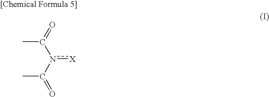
CC(n([X])C(C)=O)=O
